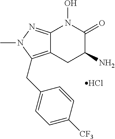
Cl.N1(C)C(CC2=CC=C([CF3])C=C2)=C2C(=N1)N(O)C(=O)C(N)C2
